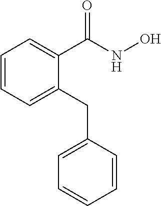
C1=CC=C(C(NO)=O)C(CC2=CC=CC=C2)=C1
